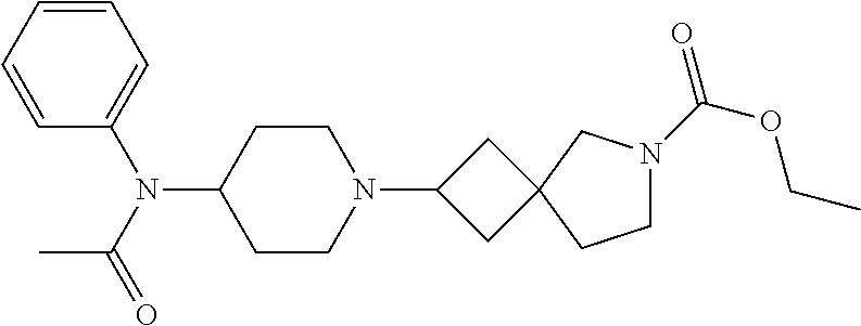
C1CC(N(C(C)=O)C2=CC=CC=C2)CCN1C1CC2(C1)CN(C(=O)OCC)CC2
